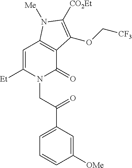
C1=C([Et])N(CC(C2=CC=CC([OMe])=C2)=O)C(=O)C2=C1N([Me])C([CO2Et])=C2OC[CF3]
